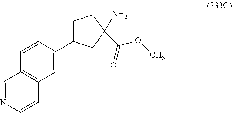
C1=C(C2CCC(C(=O)OC)(N)C2)C=CC2=C1C=CN=C2
